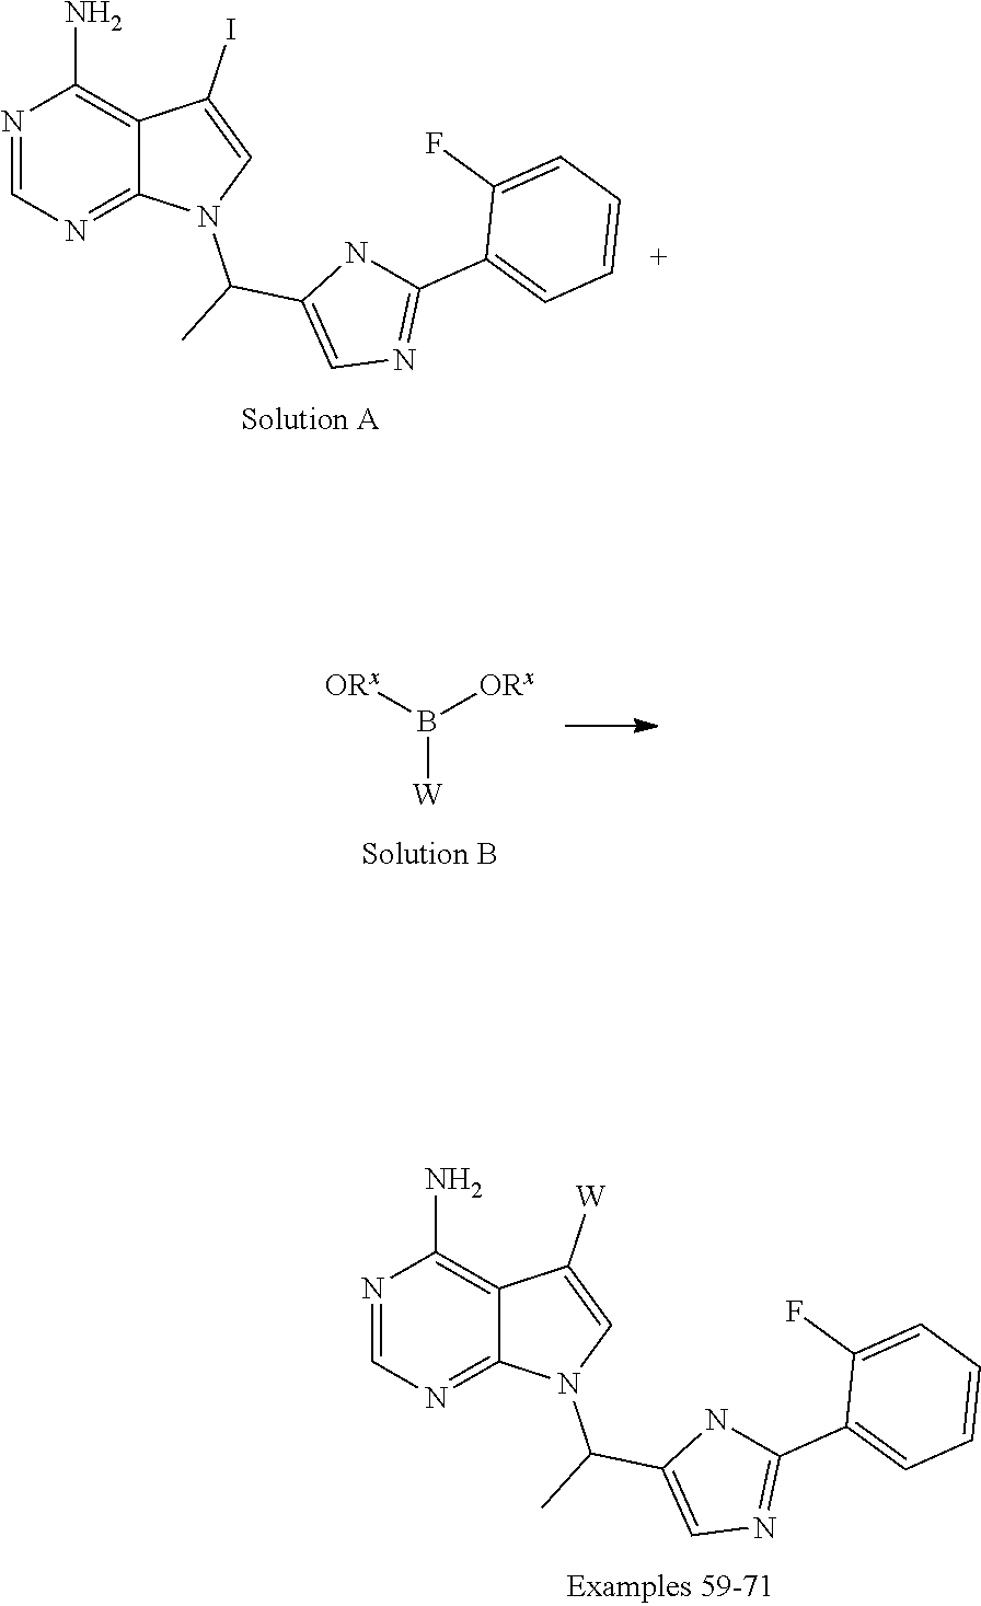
N1=CN=C2C(=C1N)C([W])=CN2C(C)C1=CN=C(C2=CC=CC=C2F)N1.N1=CN=C2C(=C1N)C(I)=CN2C(C)C1=CN=C(C2=CC=CC=C2F)N1.B([W])([ORx])[ORx]
